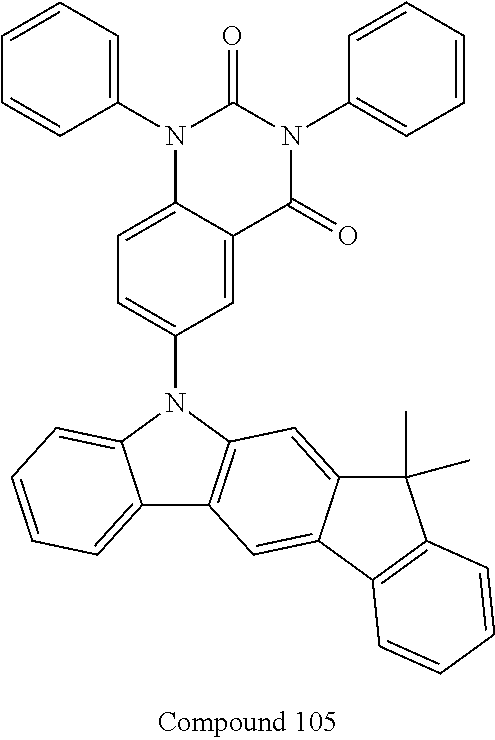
N1(C2=CC=CC=C2)C2=CC=C(N3C4=CC=CC=C4C4=C3C=C3C(=C4)C4=C(C3(C)C)C=CC=C4)C=C2C(=O)N(C2=CC=CC=C2)C1=O
